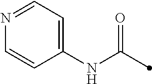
N1=CC=C(NC(=O)C)C=C1
